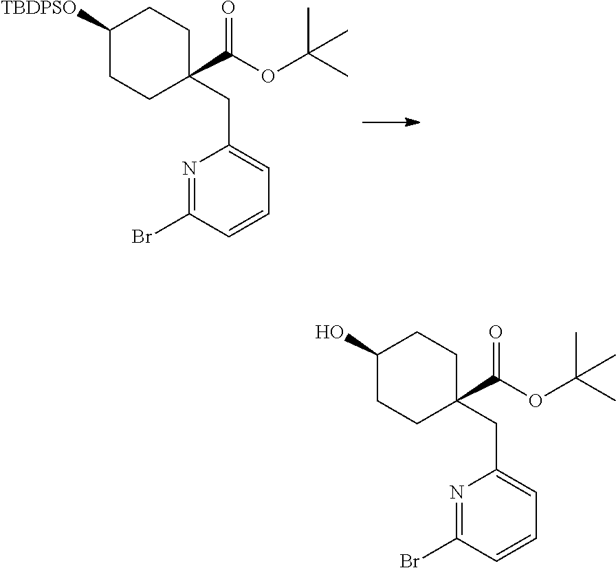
C1([TBDPSO])CCC(C(OC(C)(C)C)=O)(CC2=CC=CC(Br)=N2)CC1.C1(O)CCC(C(OC(C)(C)C)=O)(CC2=CC=CC(Br)=N2)CC1
